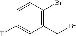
C1(CBr)=C(Br)C=CC(F)=C1
